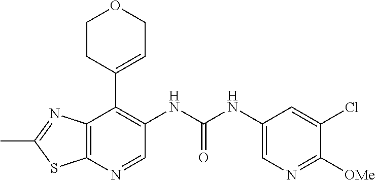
C12=C(N=CC(NC(NC3=CN=C([OMe])C(Cl)=C3)=O)=C1C1=CCOCC1)SC(C)=N2
